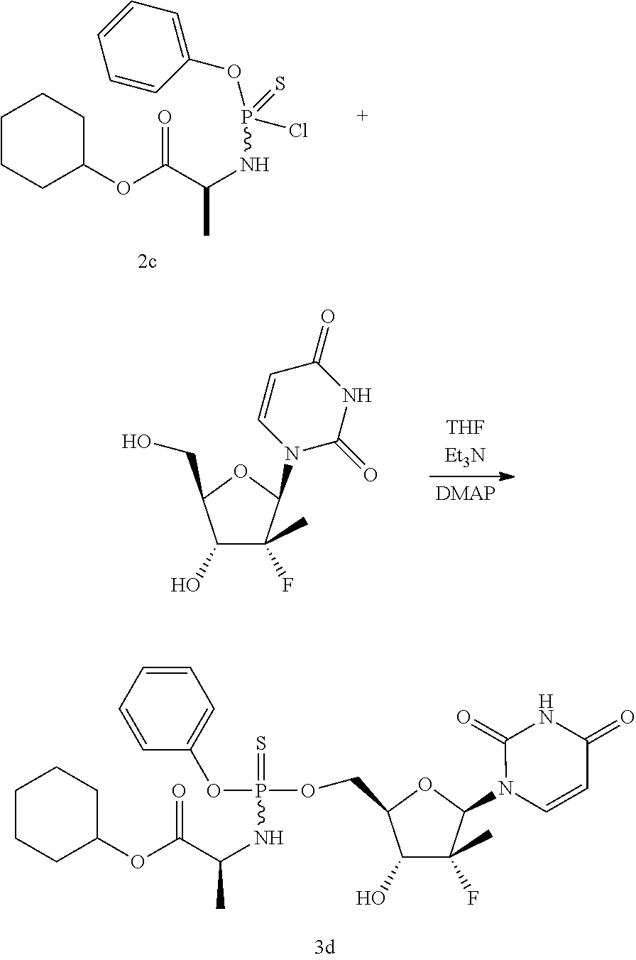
C1(O)C(C)(F)C(N2C(=O)NC(=O)C=C2)OC1CO.C1(O)C(C)(F)C(N2C=CC(=O)NC2=O)OC1COP(NC(C)C(OC1CCCCC1)=O)(=S)OC1=CC=CC=C1.ClP(NC(C)C(OC1CCCCC1)=O)(=S)OC1=CC=CC=C1
